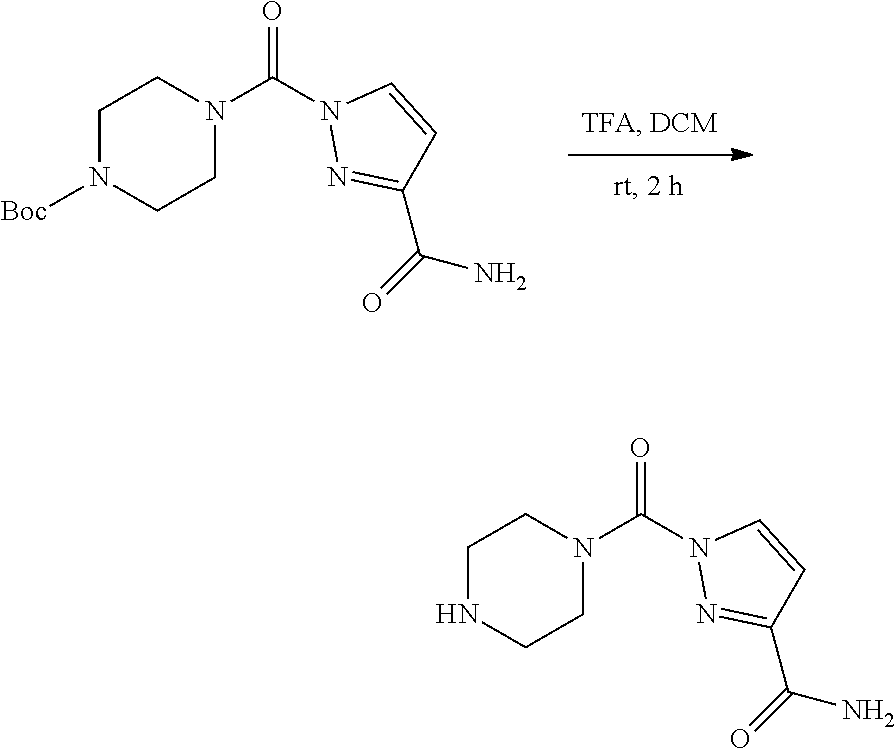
C(N1N=C(C(=O)N)C=C1)(=O)N1CCN([Boc])CC1.C(N1N=C(C(=O)N)C=C1)(=O)N1CCNCC1
